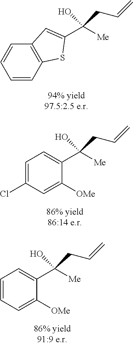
C1=CC=CC2=C1C=C(C(CC=C)(O)[Me])S2.C1=C(Cl)C=C([OMe])C(C(CC=C)(O)[Me])=C1.C1=CC=C([OMe])C(C(CC=C)(O)[Me])=C1
